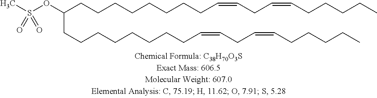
O(C(CCCCCCCCC=CCC=CCCCCC)CCCCCCCCC=CCC=CCCCCC)S(C)(=O)=O
